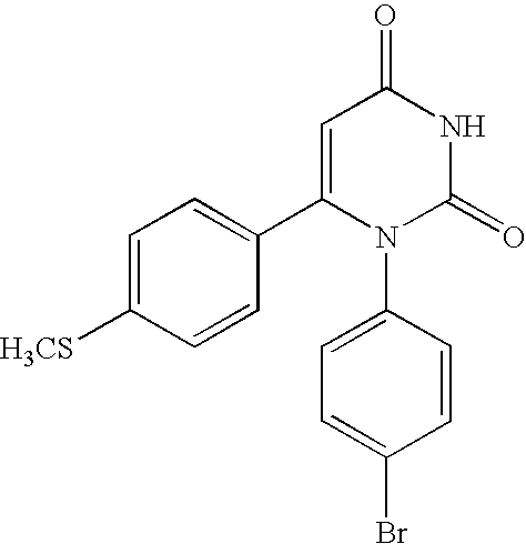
C1=C([H3CS])C=CC(C2=CC(=O)NC(=O)N2C2=CC=C(Br)C=C2)=C1
